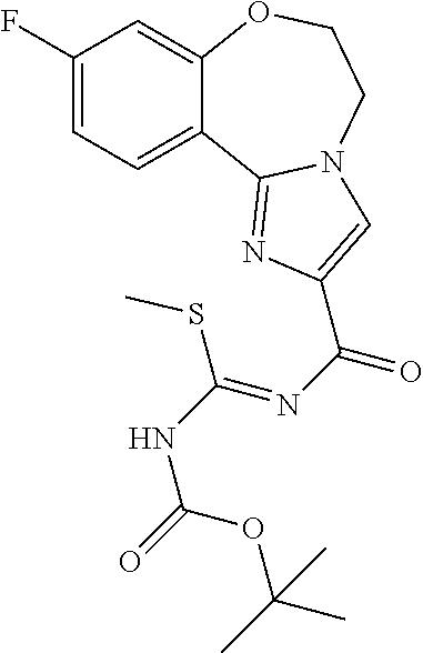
C1(F)=CC=C2C(=C1)OCCN1C2=NC(C(N=C(NC(=O)OC(C)(C)C)SC)=O)=C1
